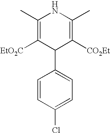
C1(C)=C([EtO2C])C(C2=CC=C(Cl)C=C2)C([CO2Et])=C(C)N1
